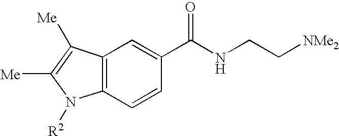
C12=C(C=CC(C(NCC[NMe2])=O)=C1)N([R2])C([Me])=C2[Me]
